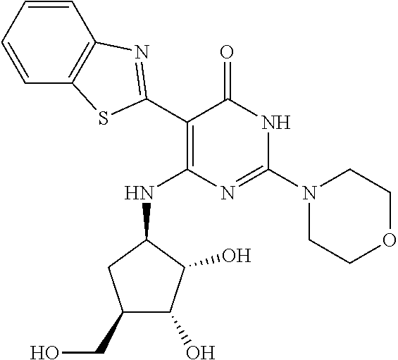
C1(C2=NC3=C(C=CC=C3)S2)=C(NC2CC(CO)C(O)C2O)N=C(N2CCOCC2)NC1=O
